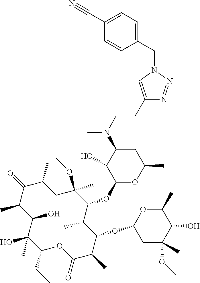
C1(CC)C(C)(O)C(O)C(C)C(=O)C(C)CC(OC)(C)C(OC2OC(C)CC(N(C)CCC3=CN(CC4=CC=C(C#N)C=C4)N=N3)C2O)C(C)C(OC2CC(C)(OC)C(O)C(C)O2)C(C)C(=O)O1
